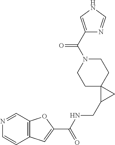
C1C2(CCN(C(C3=CNC=N3)=O)C1)C(CNC(C1=CC3=C(O1)C=NC=C3)=O)C2
